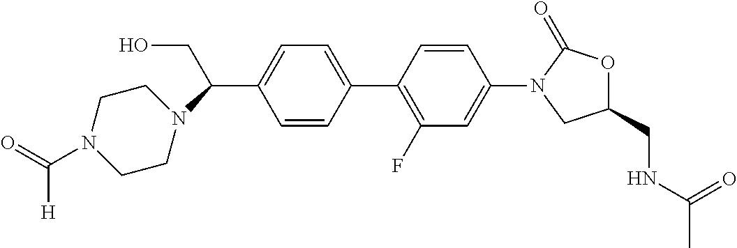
C1(C(CO)N2CCN(C(=O)[H])CC2)=CC=C(C2=C(F)C=C(N3C(=O)OC(CNC(C)=O)C3)C=C2)C=C1
